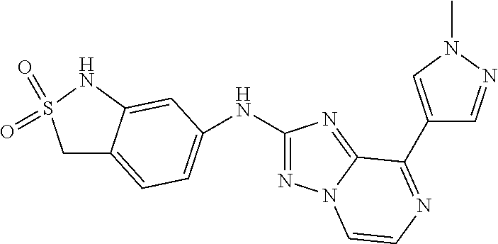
C1C2=CC=C(NC3=NN4C(=N3)C(C3=CN(C)N=C3)=NC=C4)C=C2NS1(=O)=O
